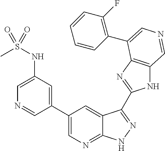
C1(C2=CN=C3C(=C2)C(C2=NC4=C(N2)C=NC=C4C2=C(F)C=CC=C2)=NN3)=CC(NS(C)(=O)=O)=CN=C1
